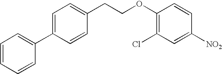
C1=CC=CC(C2=CC=C(CCOC3=C(Cl)C=C([NO2])C=C3)C=C2)=C1
